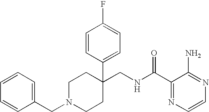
C1=CC(CN2CCC(C3=CC=C(F)C=C3)(CNC(C3=NC=CN=C3N)=O)CC2)=CC=C1
